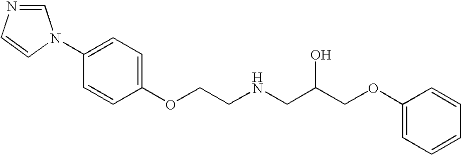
C1=NC=CN1C1=CC=C(OCCNCC(COC2=CC=CC=C2)O)C=C1
